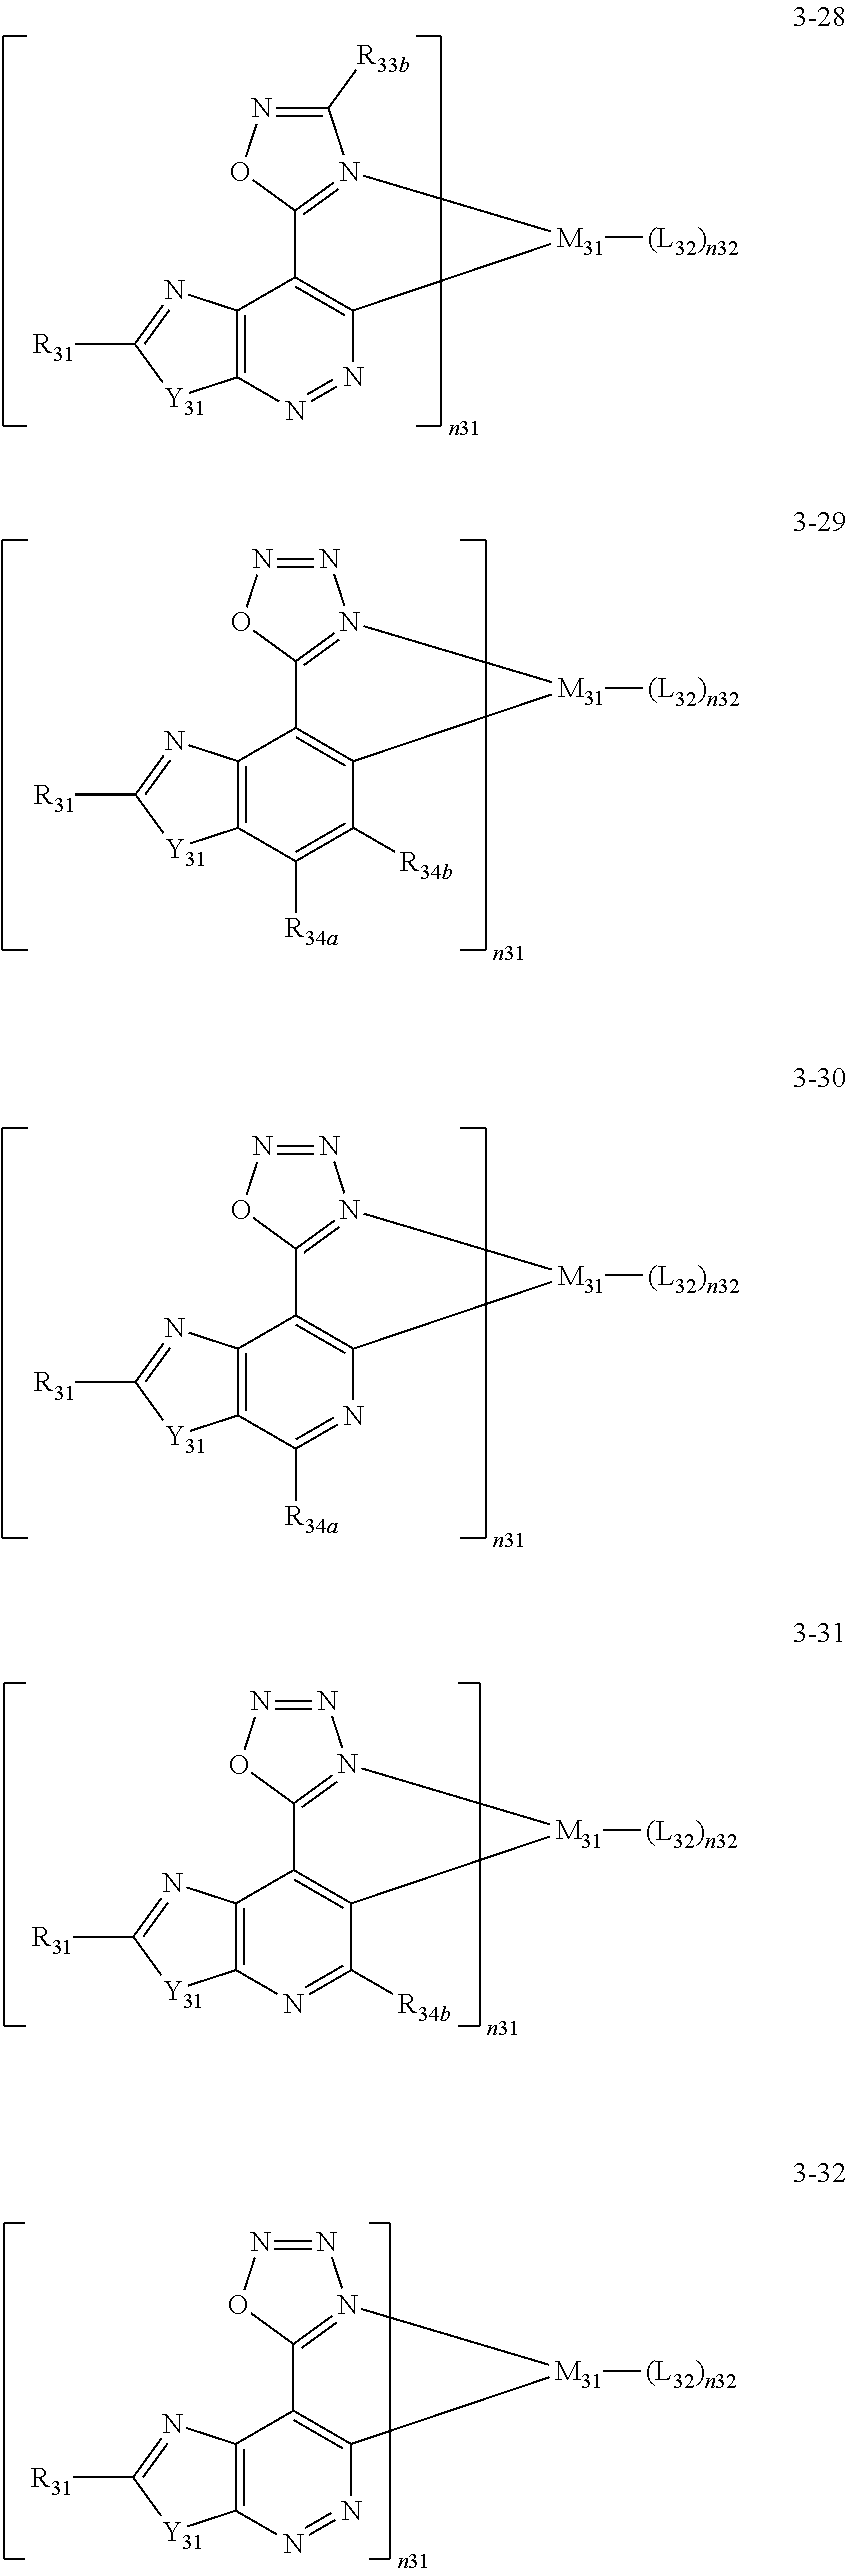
C1([R33b])=NOC2=N1[M31]([(L32)n32])C1=C2C2=C(N=N1)[Y31]C([R31])=N2.N1=NOC2=N1[M31]([(L32)n32])C1=C2C2=C(C([R34a])=C1[R34b])[Y31]C([R31])=N2.N1=NOC2=N1[M31]([(L32)n32])C1=C2C2=C(C([R34a])=N1)[Y31]C([R31])=N2.N1=NOC2=N1[M31]([(L32)n32])C1=C2C2=C(N=C1[R34b])[Y31]C([R31])=N2.N1=NOC2=N1[M31]([(L32)n32])C1=C2C2=C(N=N1)[Y31]C([R31])=N2
